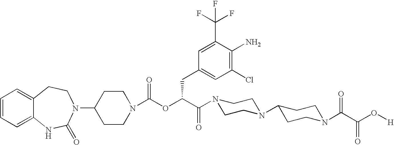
C1(N2C(=O)NC3=CC=CC=C3CC2)CCN(C(OC(C(=O)N2CCN(C3CCN(C(C(O[H])=O)=O)CC3)CC2)CC2=CC(Cl)=C(N)C(C(F)(F)F)=C2)=O)CC1
